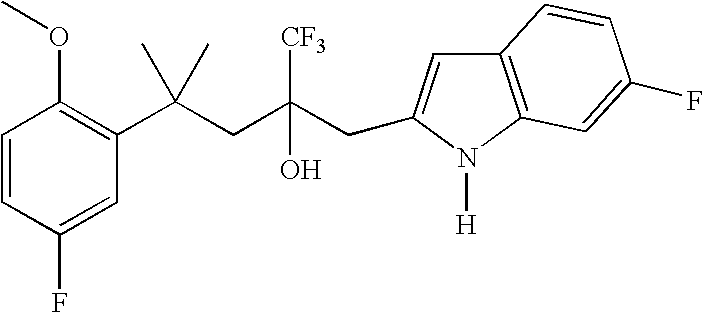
C1(F)=CC(C(CC(CC2=CC3=C(N2[H])C=C(F)C=C3)([CF3])O)(C)C)=C(OC)C=C1
